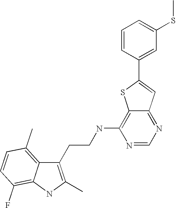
C1(CCNC2=C3C(=NC=N2)C=C(C2=CC(SC)=CC=C2)S3)=C(C)NC2=C(F)C=CC(C)=C12
